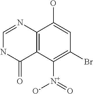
C12=C(C([N+](=O)[O-])=C(Br)C=C1O)C(=O)NC=N2
